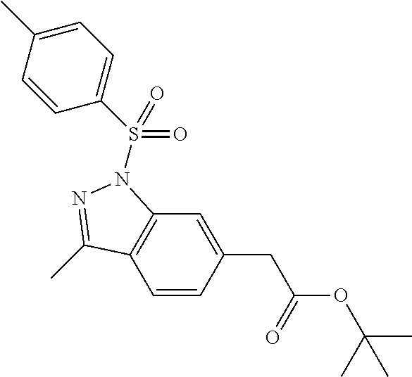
C1=CC(CC(OC(C)(C)C)=O)=CC2=C1C(C)=NN2S(C1=CC=C(C)C=C1)(=O)=O
